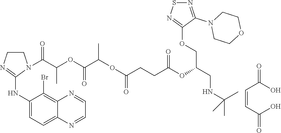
C1CN=C(NC2=CC=C3C(=C2Br)N=CC=N3)N1C(C(OC(C(OC(CCC(OC(COC1=NSN=C1N1CCOCC1)CNC(C)(C)C)=O)=O)C)=O)C)=O.C(=CC(O)=O)C(O)=O
